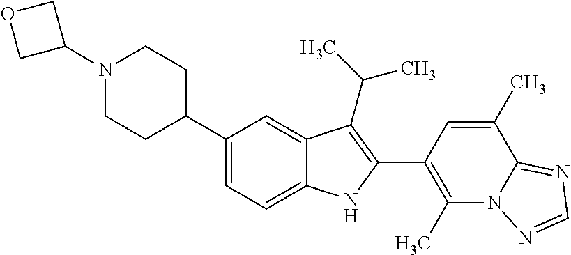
N1(C2COC2)CCC(C2=CC=C3C(=C2)C(C(C)C)=C(C2=C(C)N4C(=NC=N4)C(C)=C2)N3)CC1
